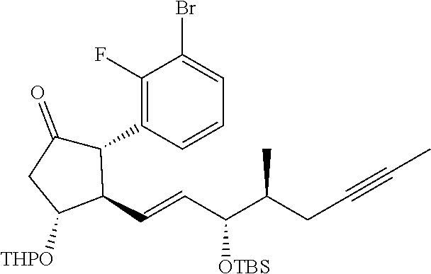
C1(=O)CC([THPO])C(C=CC(C(CC#CC)C)[OTBS])C1C1=C(F)C(Br)=CC=C1
